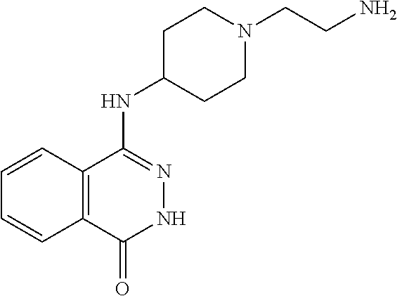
C12=C(C=CC=C1)C(NC1CCN(CCN)CC1)=NNC2=O
